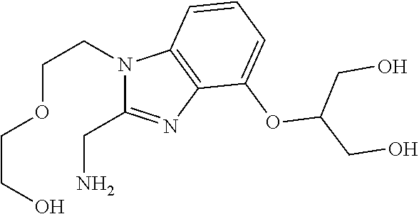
N1(CCOCCO)C(CN)=NC2=C1C=CC=C2OC(CO)CO
